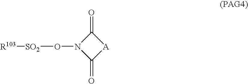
O(N1C(=O)[A]C1=O)[SO2][R103]
